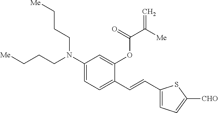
C1(N(CCC[Me])CCC[Me])=CC=C(C=CC2=CC=C([CHO])S2)C(OC(C(=C)[Me])=O)=C1
